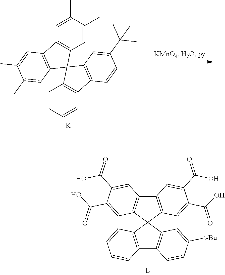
C1=CC=CC2=C1C1(C3=C2C=CC(C(C)(C)C)=C3)C2=C(C=C(C)C(C)=C2)C2=C1C=C(C)C(C)=C2.[K].C12=C(C=C(C(O)=O)C(C(=O)O)=C1)C1(C3=C2C=C(C(O)=O)C(C(=O)O)=C3)C2=C(C3=C1C=C([t-Bu])C=C3)C=CC=C2
